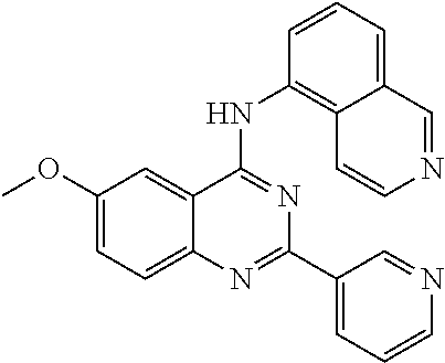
COC1=CC=C2C(=C1)C(NC1=C3C(=CC=C1)C=NC=C3)=NC(C1=CC=CN=C1)=N2
